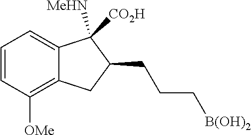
C1=CC([OMe])=C2C(=C1)C([MeHN])([CO2H])C(CCC[B(OH)2])C2
